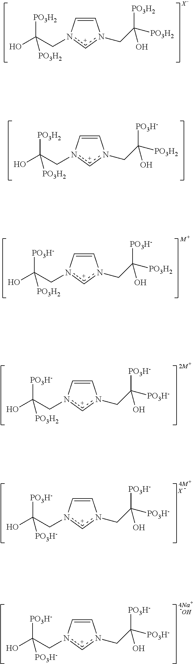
C1=Cn(CC(O)([PO3H2])[PO3H2])[c+]n1CC([PO3H2])([PO3H2])O.C1=Cn(CC(O)([PO3H2])[PO3H2])[c+]n1CC([PO3H2])([PO3H-])O.C1=Cn(CC(O)([PO3H-])[PO3H2])[c+]n1CC([PO3H2])([PO3H-])O.C1=Cn(CC(O)([PO3H-])[PO3H2])[c+]n1CC([PO3H-])([PO3H-])O.C1=Cn(CC(O)([PO3H-])[PO3H-])[c+]n1CC([PO3H-])([PO3H-])O.[X].C1=Cn(CC(O)([PO3H-])[PO3H-])[c+]n1CC([PO3H-])([PO3H-])O.O
